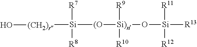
[(CH2)r]([Si]([(O][Si)n]([R9])([R10])O[Si]([R13])([R11])[R12])([R7])[R8])O
